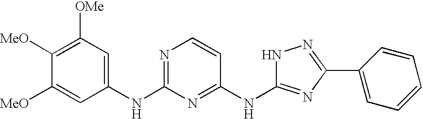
C1([MeO])=C([OMe])C=C(NC2=NC=CC(NC3=NC(C4=CC=CC=C4)=NN3)=N2)C=C1[MeO]
